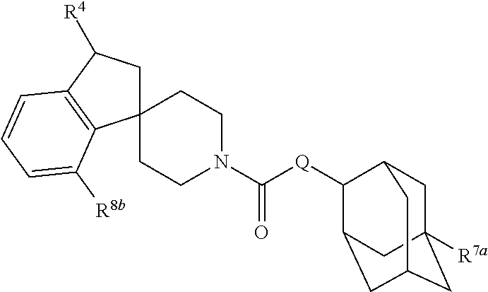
C1C2([R7a])CC3CC(C([Q]C(N4CCC5(CC4)CC([R4])C4=C5C([R8b])=CC=C4)=O)C1C3)C2
